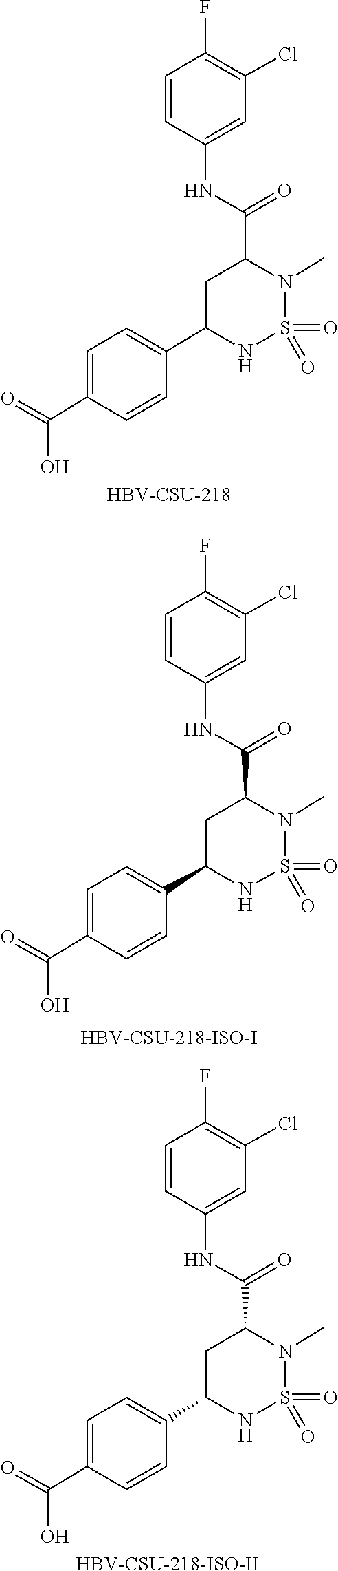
[HBV-CSU-218].O=S1(=O)N(C)C(C(NC2=CC(Cl)=C(F)C=C2)=O)CC(C2=CC=C(C(O)=O)C=C2)N1.O=S1(=O)N(C)C(C(NC2=CC(Cl)=C(F)C=C2)=O)CC(C2=CC=C(C(O)=O)C=C2)N1.[HBV-CSU-218-ISO-II].O=S1(=O)N(C)C(C(NC2=CC(Cl)=C(F)C=C2)=O)CC(C2=CC=C(C(O)=O)C=C2)N1
